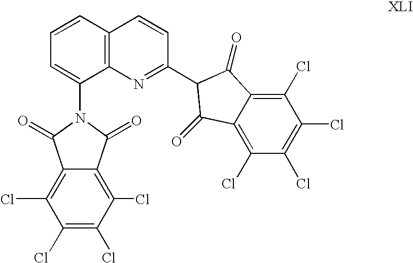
C1(Cl)=C(Cl)C(Cl)=C2C(=C1Cl)C(=O)N(C1=CC=CC3=C1N=C(C1C(=O)C4=C(Cl)C(Cl)=C(Cl)C(Cl)=C4C1=O)C=C3)C2=O
